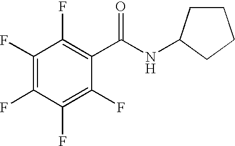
C1(F)=C(F)C(F)=C(F)C(C(NC2CCCC2)=O)=C1F
